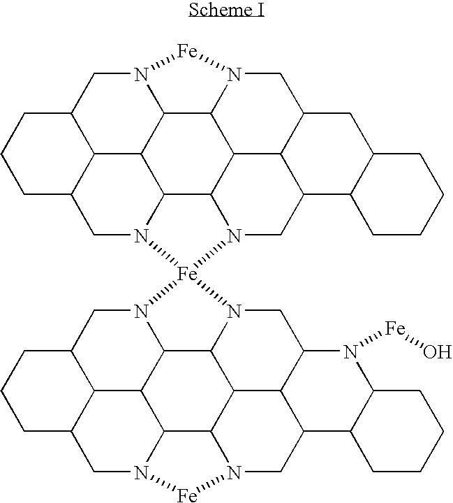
C1C2C3C(CC1)CN1C4C3C3C5C6C4N(CC4C6C(CN5[Fe]N3C2)C2C(N4[Fe]O)CCCC2)[Fe]12N1CC3CCCC4C3C3C1C1C5C6C3N(C4)[Fe]N6CC3C5C(CN12)C1C(C3)CCCC1
